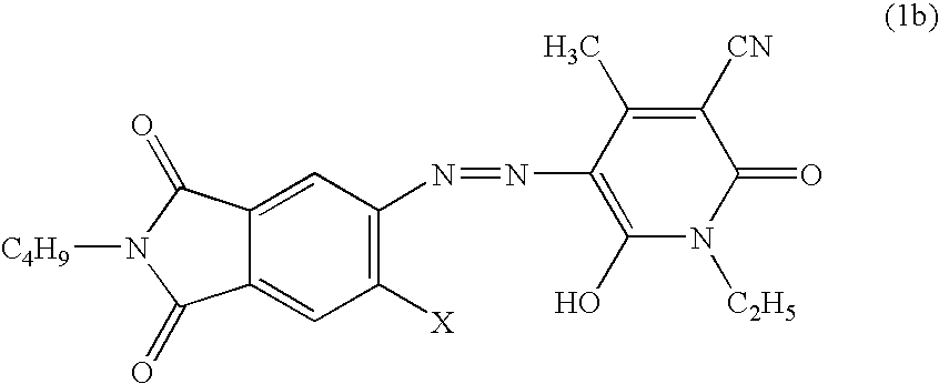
C12=CC([X])=C(N=NC3=C(O)N([C2H5])C(=O)C([CN])=C3C)C=C1C(=O)N([C4H9])C2=O
